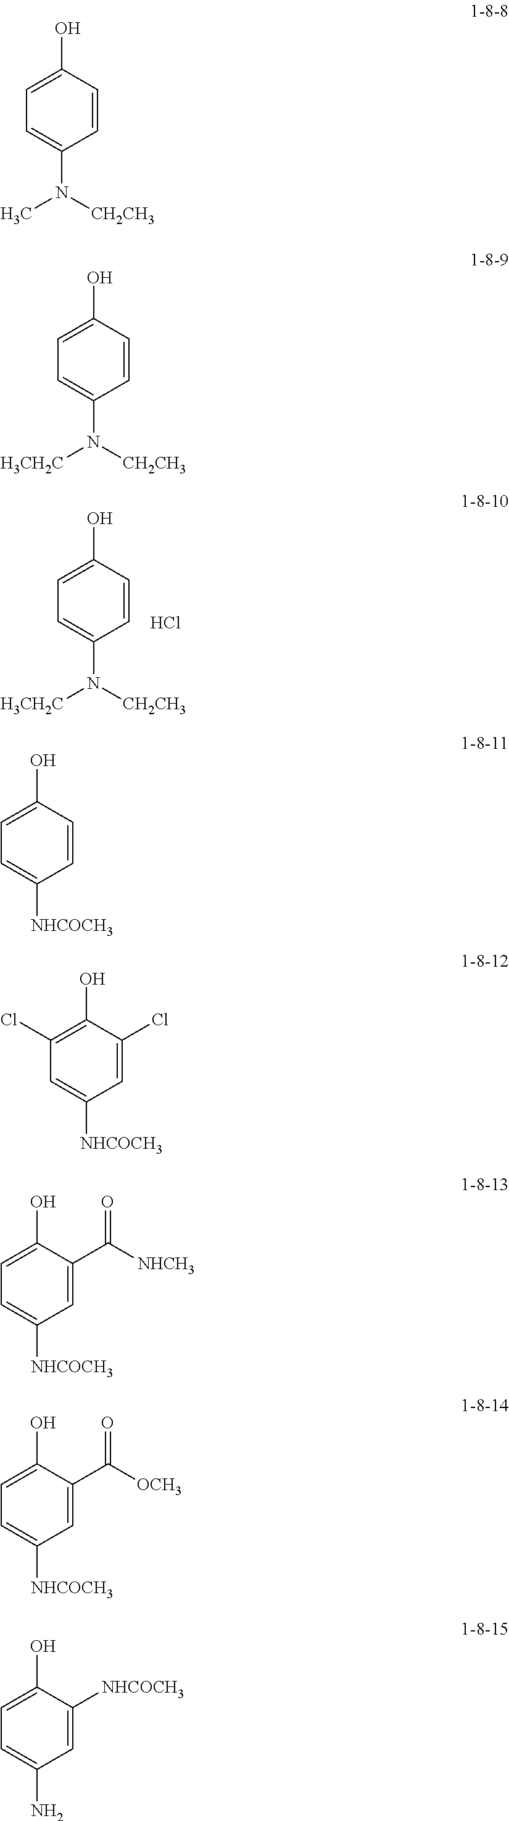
C1(O)=CC=C(N([CH2CH3])[H3CH2C])C=C1.Cl.C1(O)=CC=C(N([CH2CH3])C)C=C1.C1(O)=CC=C(N([CH2CH3])[H3CH2C])C=C1.C1(O)=CC=C([NHCOCH3])C=C1.C1(O)=C(Cl)C=C([NHCOCH3])C=C1Cl.C1(O)=CC=C([NHCOCH3])C=C1C([NHCH3])=O.C1(O)=CC=C([NHCOCH3])C=C1C([OCH3])=O.C1(O)=CC=C(N)C=C1[NHCOCH3]
